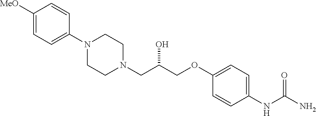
C1([MeO])=CC=C(N2CCN(CC(COC3=CC=C(NC(N)=O)C=C3)O)CC2)C=C1
